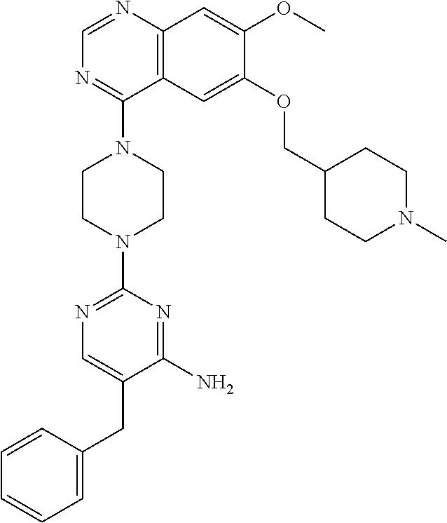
C12=C(N=CN=C1N1CCN(C3=NC=C(CC4=CC=CC=C4)C(N)=N3)CC1)C=C(OC)C(OCC1CCN(C)CC1)=C2
